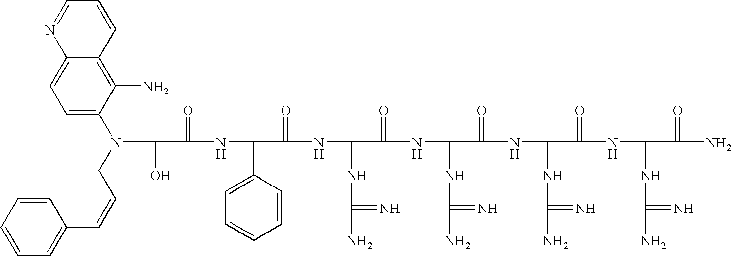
OC(C(=O)NC(C1=CC=CC=C1)C(=O)NC(NC(N)=N)C(=O)NC(NC(N)=N)C(=O)NC(NC(N)=N)C(=O)NC(NC(N)=N)C(=O)N)N(CC=CC1=CC=CC=C1)C1=CC=C2C(=C1N)C=CC=N2
